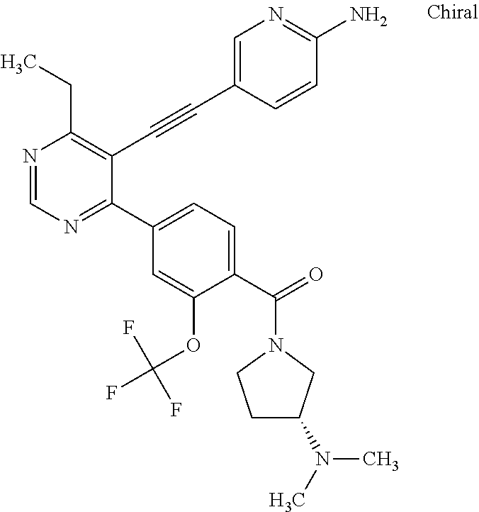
N1=CN=C(C2=CC=C(C(N3CCC(N(C)C)C3)=O)C(OC(F)(F)F)=C2)C(C#CC2=CN=C(N)C=C2)=C1CC
